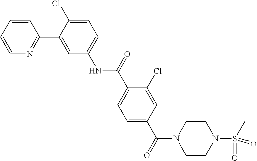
C1=CN=C(C2=CC(NC(C3=CC=C(C(N4CCN(S(C)(=O)=O)CC4)=O)C=C3Cl)=O)=CC=C2Cl)C=C1
